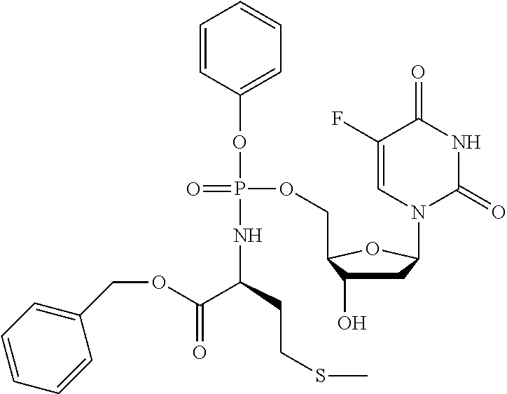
C1=CC(OP(=O)(OCC2C(O)CC(N3C(=O)NC(=O)C(F)=C3)O2)NC(C(=O)OCC2=CC=CC=C2)CCSC)=CC=C1
